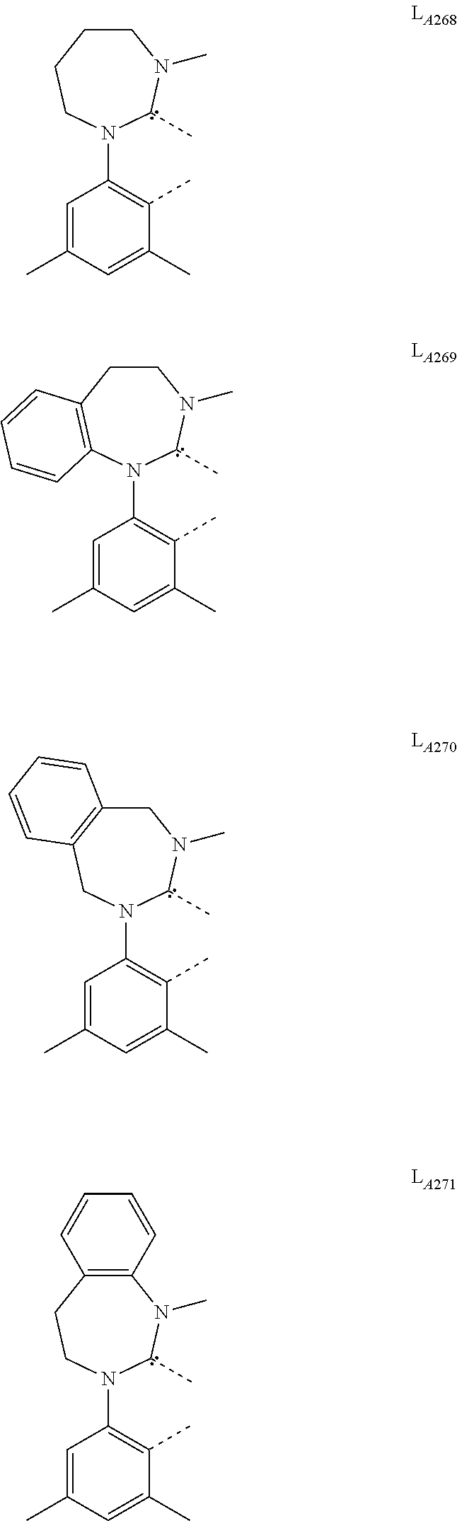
C1=C(C)C=C(C)C(C)=C1N1C(C)N(C)CCCC1.C1=C(C)C=C(C)C(C)=C1N1C(C)N(C)CCC2=C1C=CC=C2.C1=C(C)C=C(C)C(C)=C1N1C(C)N(C)CC2=C(C1)C=CC=C2.C1=C(C)C=C(C)C(C)=C1N1C(C)N(C)C2=C(CC1)C=CC=C2
